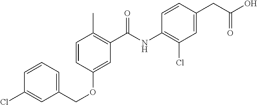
C1=CC=C(COC2=CC(C(=O)NC3=C(Cl)C=C(CC(=O)O)C=C3)=C(C)C=C2)C=C1Cl
